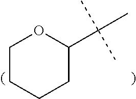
C1CCCC(C(C)(C)C)O1
